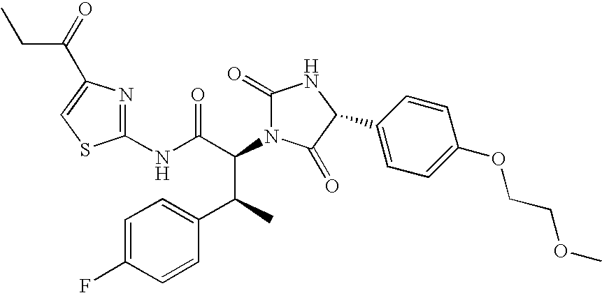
C1(NC(C(C(C2=CC=C(F)C=C2)C)N2C(=O)NC(C3=CC=C(OCCOC)C=C3)C2=O)=O)=NC(C(=O)CC)=CS1
